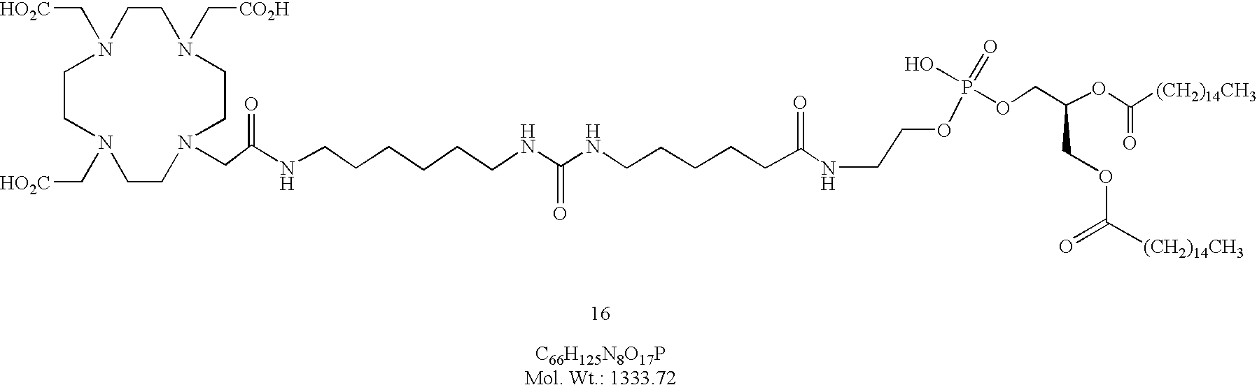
O(P(OCC(OC([(CH2)14CH3])=O)COC(=O)[(CH2)14CH3])(=O)O)CCNC(CCCCCNC(NCCCCCCNC(CN1CCN(C[CO2H])CCN(C[HO2C])CCN(C[HO2C])CC1)=O)=O)=O
